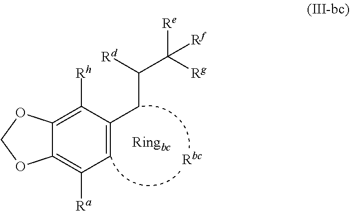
C12=C([Rh])C(CC(C([Rg])([Re])[Rf])[Rd])=CC([Ra])=C1OCO2
